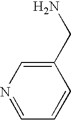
N1=CC=CC(CN)=C1
